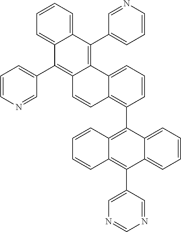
C1=CC=C2C(=C1)C(C1=CC=CN=C1)=C1C(=C2C2=CC=CN=C2)C=CC2=C(C3=C4C(=C(C5=CN=CN=C5)C5=CC=CC=C35)C=CC=C4)C=CC=C12
